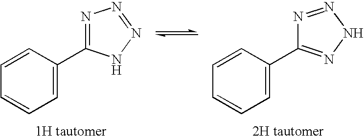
C1=CC=CC=C1C1=NN=NN1.C1=CC=CC=C1C1=NNN=N1
